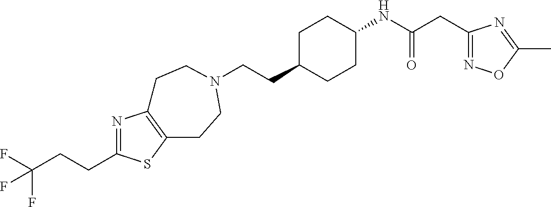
C(C1=NC2=C(S1)CCN(CCC1CCC(NC(CC3=NOC(C)=N3)=O)CC1)CC2)CC(F)(F)F
